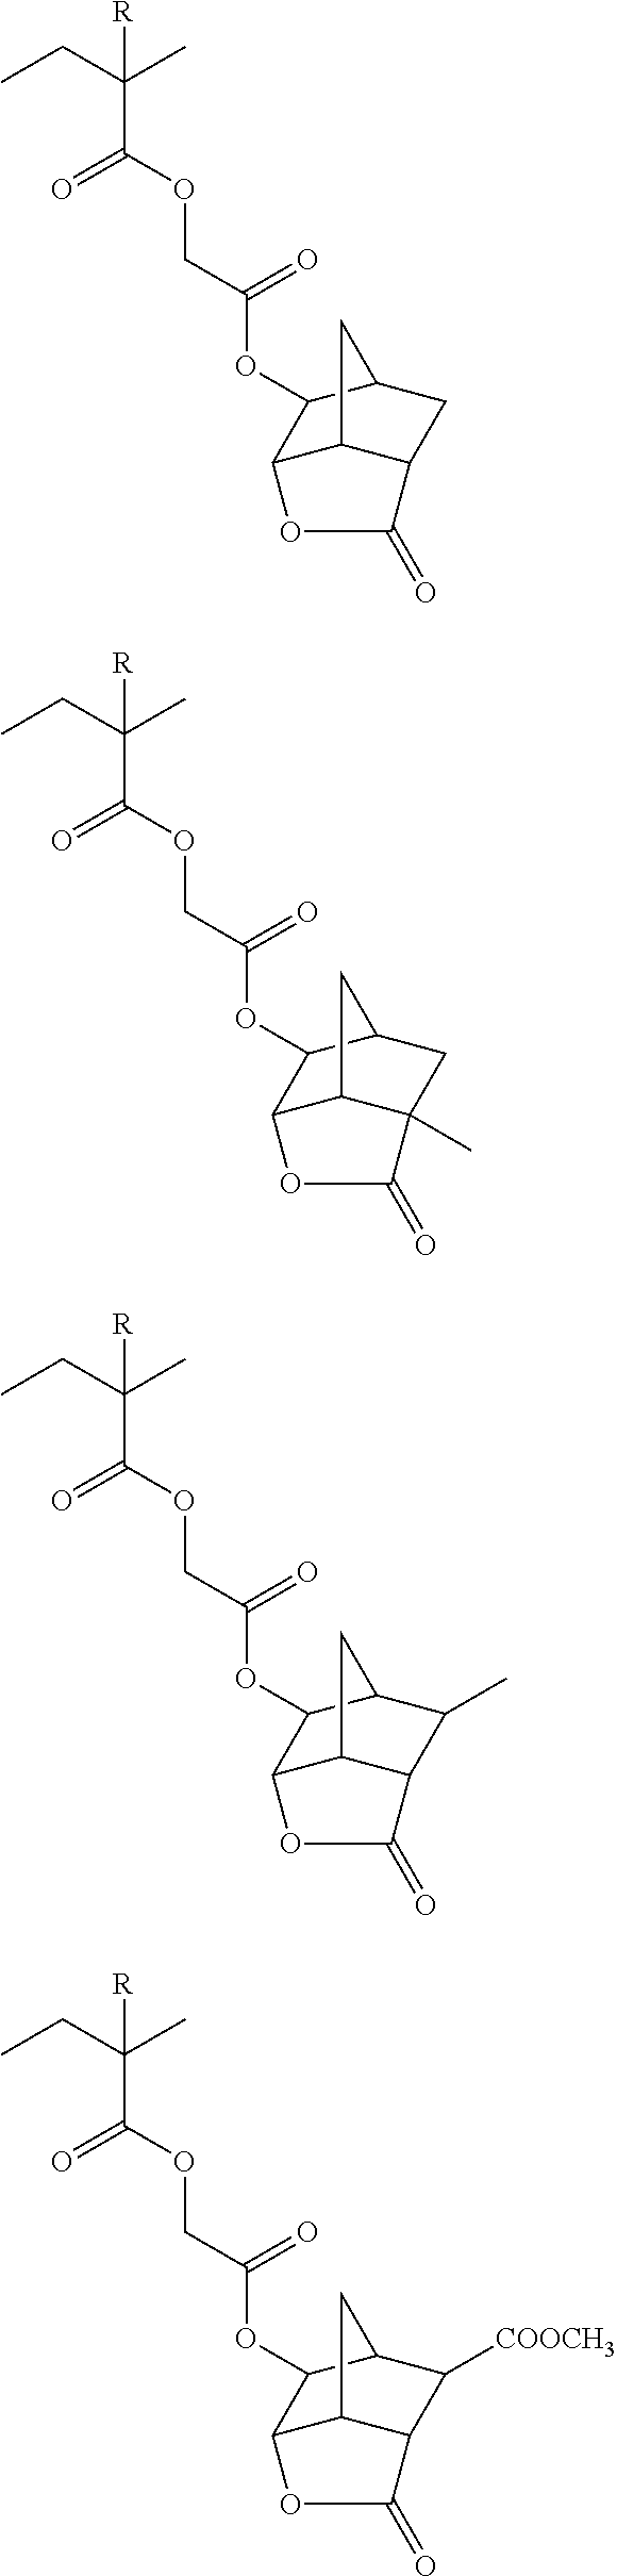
C(C([R])(C)CC)(OCC(OC1C2C3C(CC1C3)C(=O)O2)=O)=O.C(C([R])(C)CC)(OCC(OC1C2C3C(C)(CC1C3)C(=O)O2)=O)=O.C(C([R])(C)CC)(OCC(OC1C2C3C(C(C)C1C3)C(=O)O2)=O)=O.C(C([R])(C)CC)(OCC(OC1C2C3C(C([COOCH3])C1C3)C(=O)O2)=O)=O
